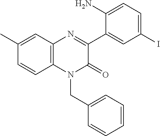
N1=C(C2=CC(I)=CC=C2N)C(=O)N(CC2=CC=CC=C2)C2=C1C=C(C)C=C2
